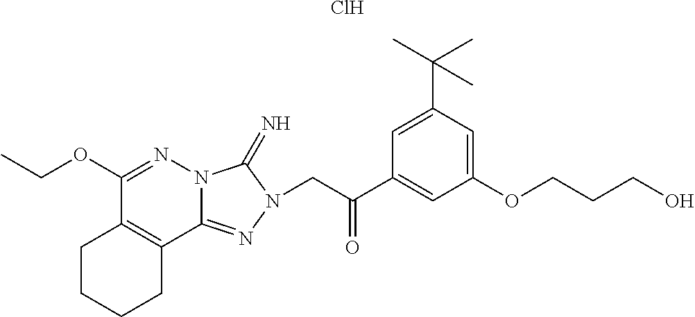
C1(OCC)=NN2C(=NN(CC(C3=CC(OCCCO)=CC(C(C)(C)C)=C3)=O)C2=N)C2=C1CCCC2.Cl
